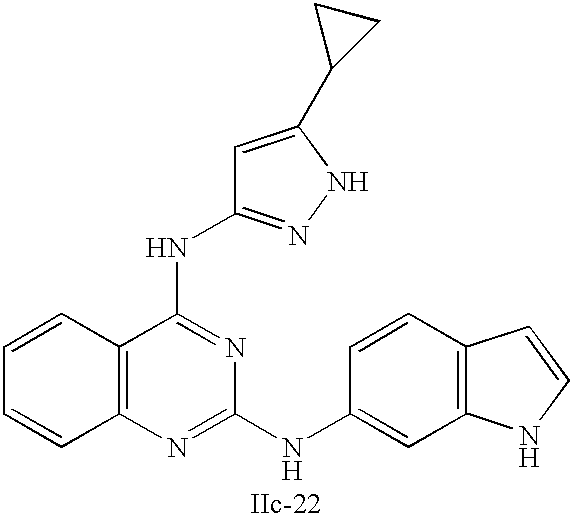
C12=C(N=C(NC3=CC4=C(C=C3)C=CN4)N=C1NC1=NNC(C3CC3)=C1)C=CC=C2
